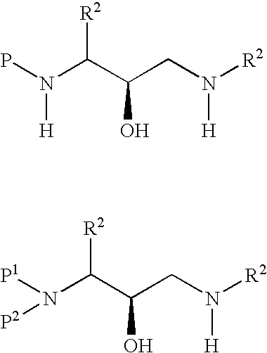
PN(C(C(CN([R2])[H])O)[R2])[H].C(C(CN([R2])[H])O)([R2])N([P1])[P2]
